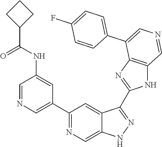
C1(C2=CN=CC(NC(=O)C3CCC3)=C2)=NC=C2C(=C1)C(C1=NC3=C(N1)C=NC=C3C1=CC=C(F)C=C1)=NN2
